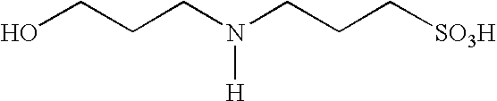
C(CCN(CCC[SO3H])[H])O
